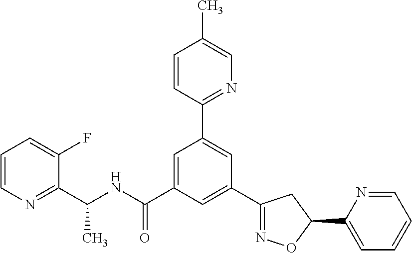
C1(C(NC(=O)C2=CC(C3=NC=C(C)C=C3)=CC(C3=NOC(C4=CC=CC=N4)C3)=C2)C)=NC=CC=C1F
